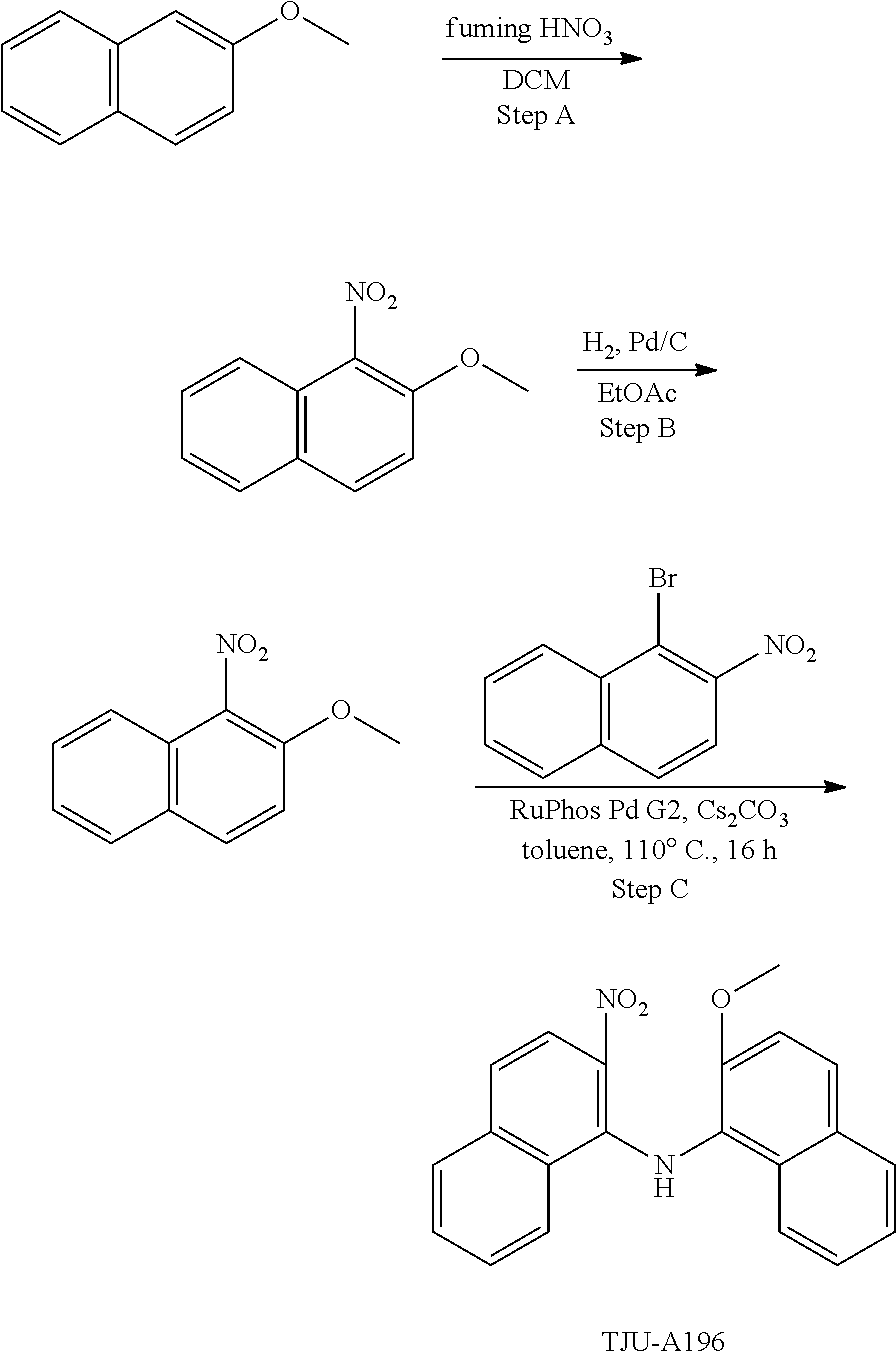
C1=CC([NO2])=C(NC2=C3C(=CC=C2OC)C=CC=C3)C2=C1C=CC=C2.C1=CC2=C(C=C1)C=CC(OC)=C2.C1=CC2=C(C=C1)C=CC(OC)=C2[NO2].C12=C(C=CC([NO2])=C1Br)C=CC=C2.C1=CC2=C(C=C1)C=CC(OC)=C2[NO2]
